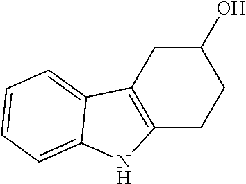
C12=C(CC(O)CC1)C1=CC=CC=C1N2
